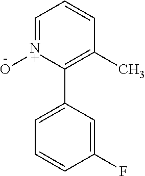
C1=[N+](O)C(C2=CC=CC(F)=C2)=C(C)C=C1
